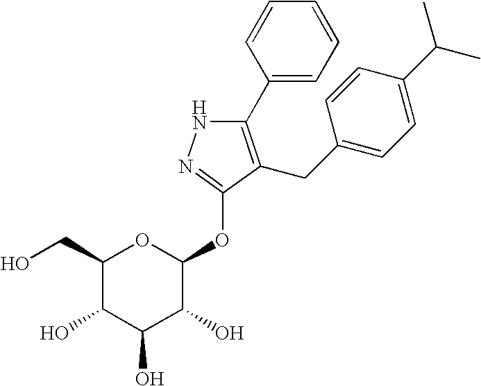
C1(C2=CC=CC=C2)=C(CC2=CC=C(C(C)C)C=C2)C(OC2OC(CO)C(O)C(O)C2O)=NN1
